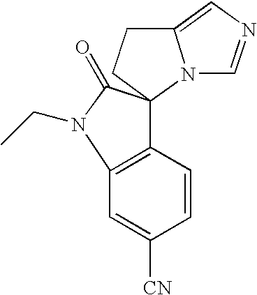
C12=CN=CN1C1(CC2)C2=C(N(CC)C1=O)C=C([CN])C=C2
